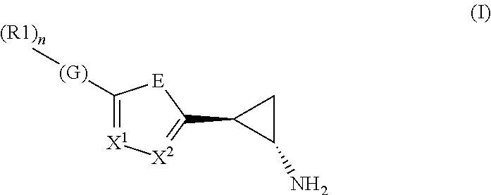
C1([(G)][(R1)n])=[X1][X2]=C(C2C(N)C2)[E]1
